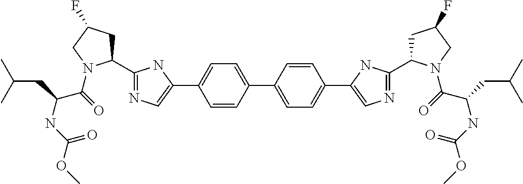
C1(C2=NC=C(C3=CC=C(C4=CC=C(C5=CN=C(C6CC(F)CN6C(C(NC(=O)OC)CC(C)C)=O)N5)C=C4)C=C3)N2)CC(F)CN1C(=O)C(CC(C)C)NC(=O)OC
